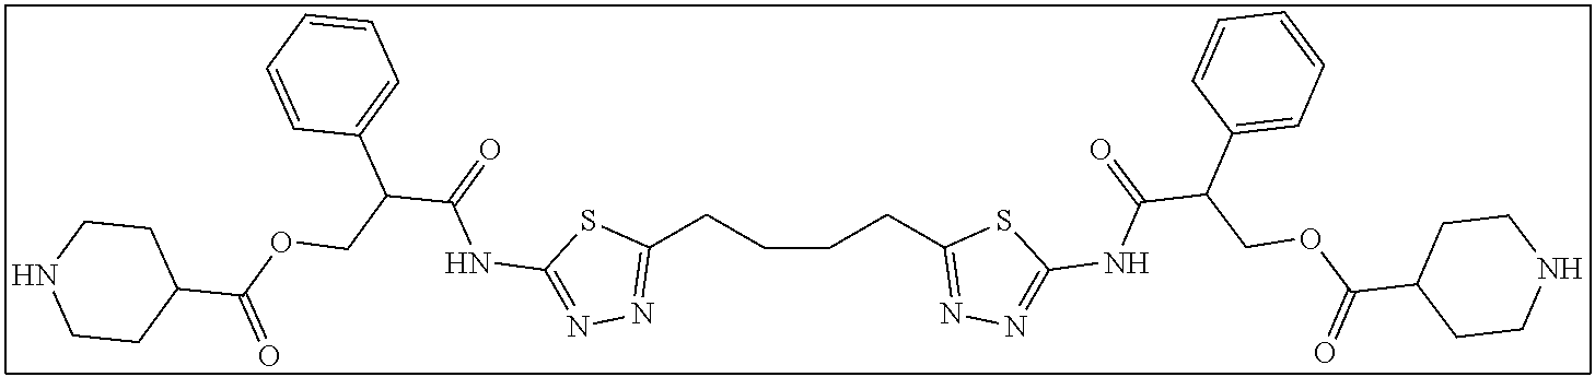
C1(CCCCC2=NN=C(NC(C(COC(C3CCNCC3)=O)C3=CC=CC=C3)=O)S2)=NN=C(NC(C(COC(C2CCNCC2)=O)C2=CC=CC=C2)=O)S1
